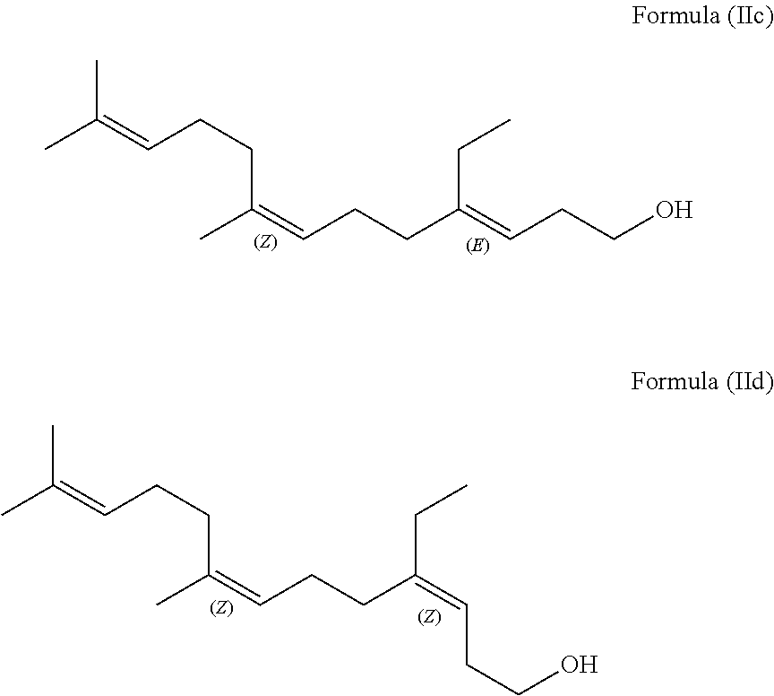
CC(=CCCC(=CCCO)CC)CCC=C(C)C.CC(=CCCC(=CCCO)CC)CCC=C(C)C
